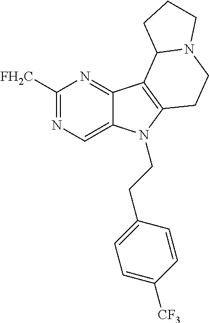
C1([FH2C])=NC=C2C(=N1)C1=C(N2CCC2=CC=C([CF3])C=C2)CCN2C1CCC2
